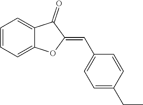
C1=CC=C2C(=C1)C(=O)C(=CC1=CC=C(CC)C=C1)O2
